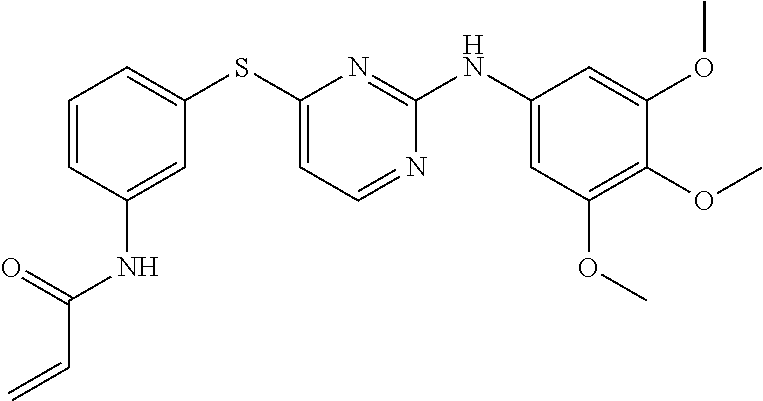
C1=CC(NC(C=C)=O)=CC(SC2=CC=NC(NC3=CC(OC)=C(OC)C(OC)=C3)=N2)=C1
